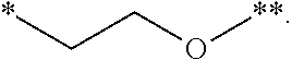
*CCO[**]
